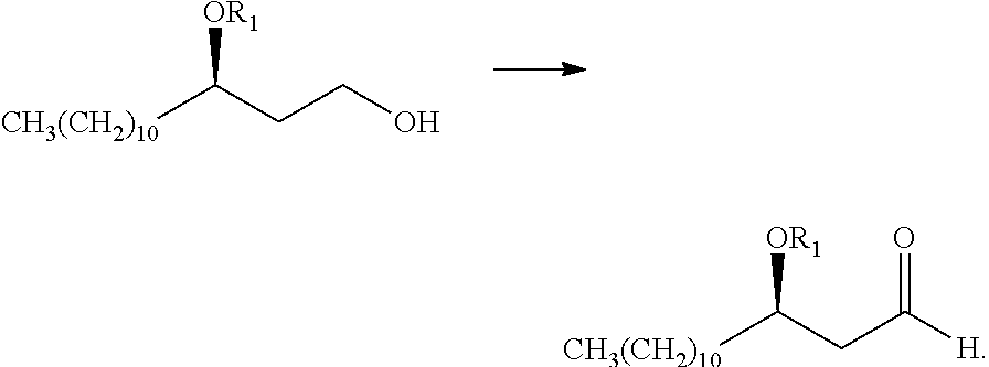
C(CC([CH3(CH2)10])[OR1])O.C(CC([CH3(CH2)10])[OR1])([H])=O
